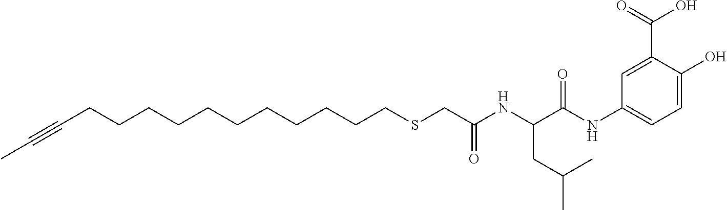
C(CCCCCCCCCCCSCC(NC(CC(C)C)C(NC1=CC=C(O)C(C(=O)O)=C1)=O)=O)#CC
